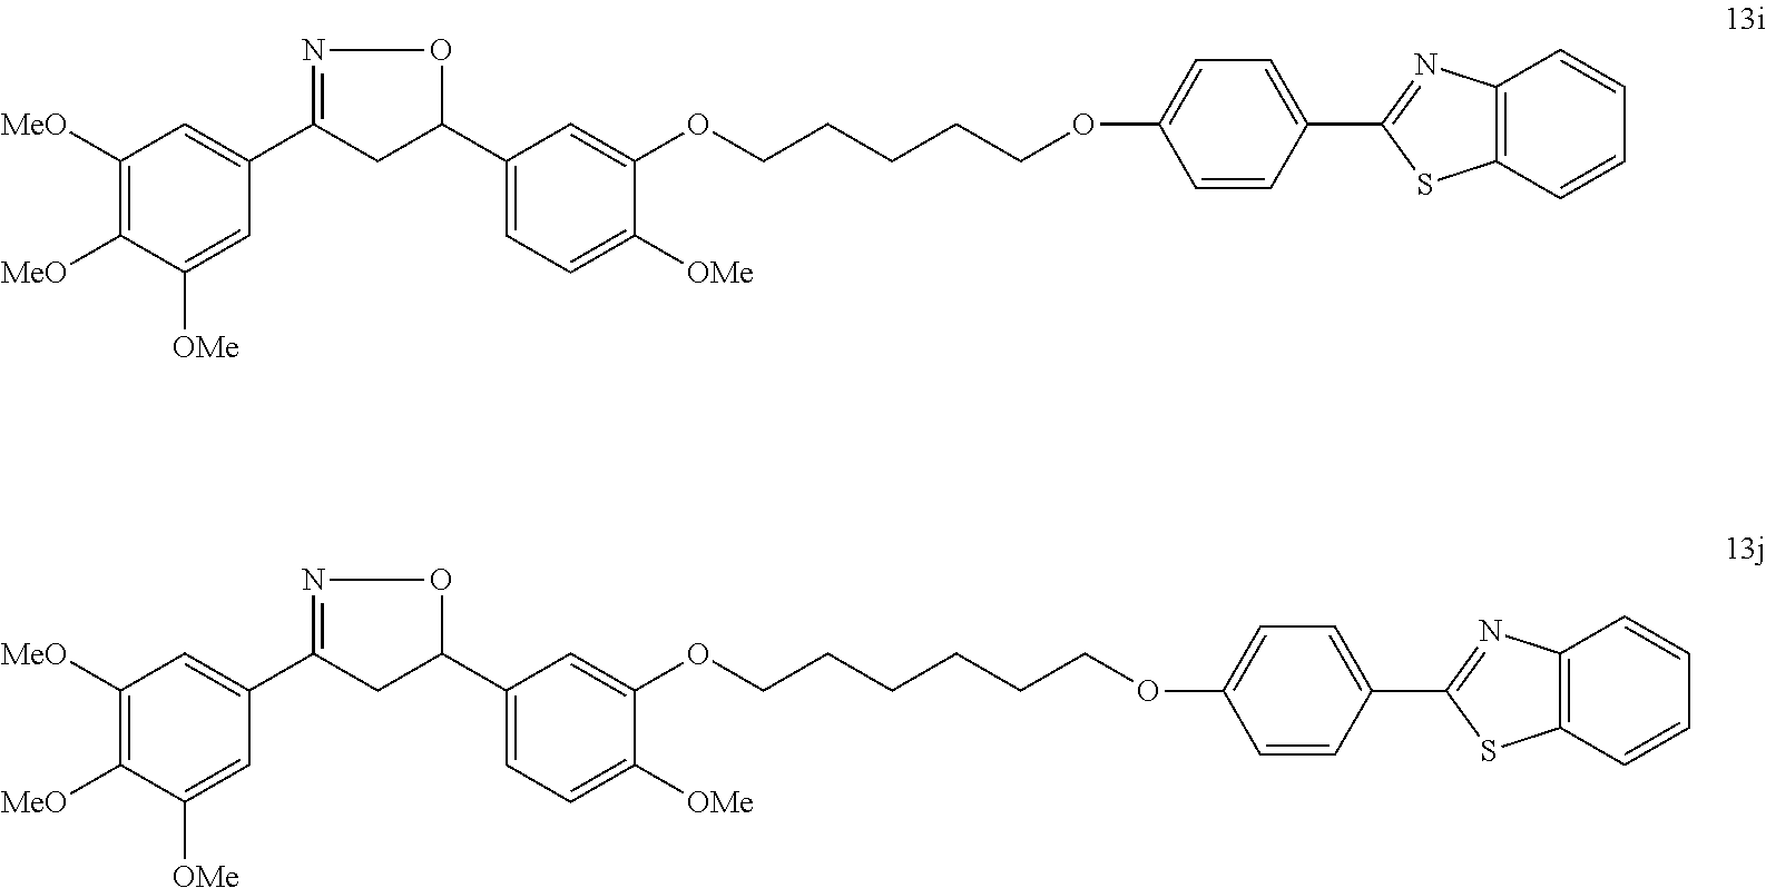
C1([MeO])=C([MeO])C([OMe])=CC(C2=NOC(C3=CC=C([OMe])C(OCCCCCOC4=CC=C(C5=NC6=C(S5)C=CC=C6)C=C4)=C3)C2)=C1.C1([MeO])=C([MeO])C([OMe])=CC(C2=NOC(C3=CC=C([OMe])C(OCCCCCCOC4=CC=C(C5=NC6=C(S5)C=CC=C6)C=C4)=C3)C2)=C1
